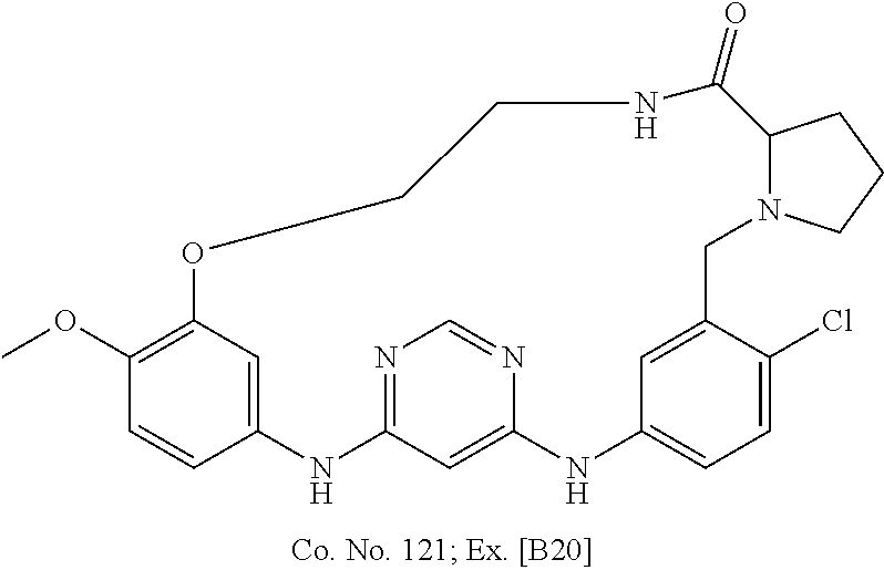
C12=CC(=C(OC)C=C1)OCCNC(=O)C1N(CC3=CC(=CC=C3Cl)NC3=CC(=NC=N3)N2)CCC1
